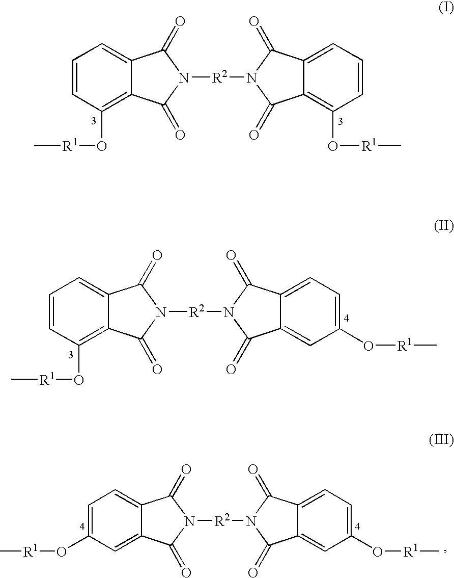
C[R1]OC1=C2C(=CC=C1)C(=O)N([R2]N1C(=O)C3=C(O[R1]C)C=CC=C3C1=O)C2=O.C[R1]OC1=C2C(=CC=C1)C(=O)N([R2]N1C(=O)C3=CC(O[R1]C)=CC=C3C1=O)C2=O.C1=C2C(=CC=C1O[R1]C)C(=O)N([R2]N1C(=O)C3=CC(O[R1]C)=CC=C3C1=O)C2=O
